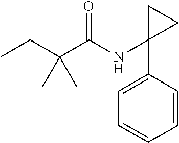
N(C(C(CC)(C)C)=O)C1(C2=CC=CC=C2)CC1
